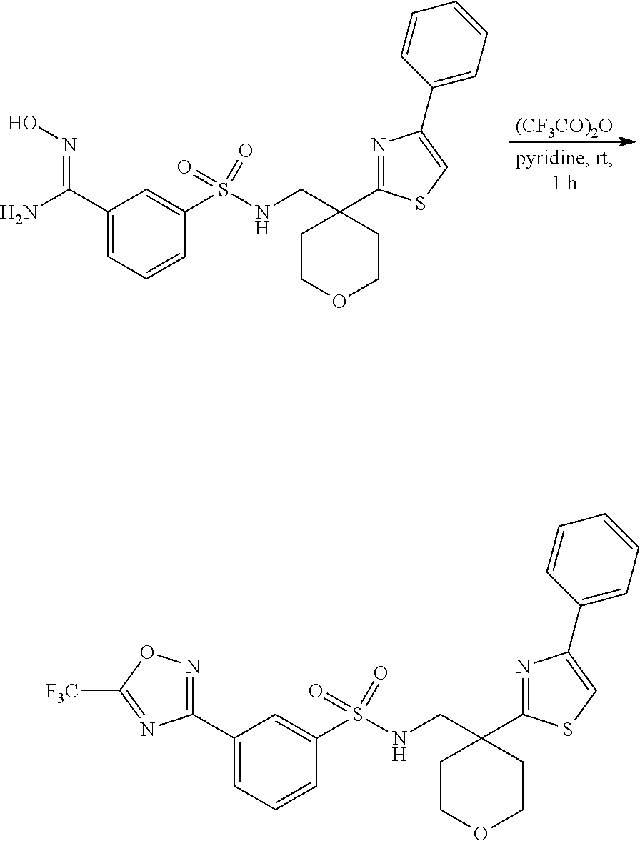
[(CF3CO)2O].N(=C(C1=CC=CC(S(NCC2(C3=NC(C4=CC=CC=C4)=CS3)CCOCC2)(=O)=O)=C1)N)O.N1=C(C2=CC=CC(S(NCC3(C4=NC(C5=CC=CC=C5)=CS4)CCOCC3)(=O)=O)=C2)N=C([F3C])O1
